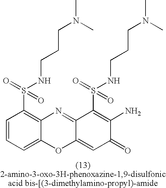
C1=CC=C2C(=C1S(=O)(NCCCN(C)C)=O)N=C1C(=CC(=O)C(N)=C1S(NCCCN(C)C)(=O)=O)O2
